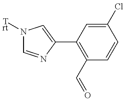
N1([Trt])C=NC(C2=C(C=O)C=CC(Cl)=C2)=C1
